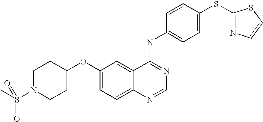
C1N(S(=O)(=O)C)CCC(OC2=CC=C3C(=C2)C(NC2=CC=C(SC4=NC=CS4)C=C2)=NC=N3)C1
